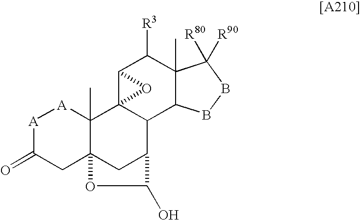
[A]1C(=O)CC23C(C)([A]1)C14C(C(C2)C(O)O3)C2C(C)(C([R3])C1O4)C([R80])([R90])BB2
